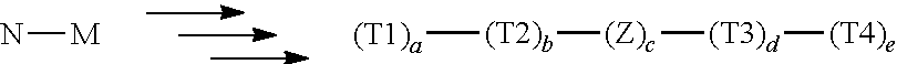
N[M].[(T1)a][(T2)b][(Z)c][(T3)d][(T4)e]
